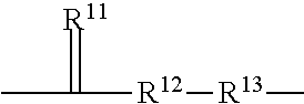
CC([R12][R13]C)=[R11]
